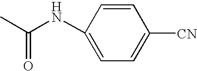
O=C(C)NC1=CC=C([CN])C=C1
